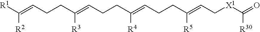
[R1]C(=CCCC(=CCCC(=CCCC(=CC[X1]C(=O)[R30])[R5])[R4])[R3])[R2]
